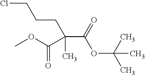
ClCCCC(C(OC(C)(C)C)=O)(C)C(OC)=O
